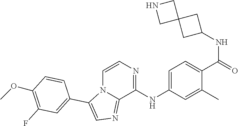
C1=C(NC2=NC=CN3C2=NC=C3C2=CC(F)=C(OC)C=C2)C=C(C)C(C(=O)NC2CC3(C2)CNC3)=C1
